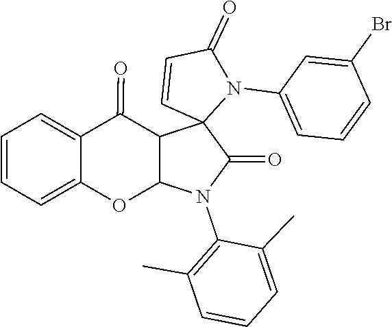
C1=C(Br)C=CC=C1N1C2(C3C(=O)C4=CC=CC=C4OC3N(C3=C(C)C=CC=C3C)C2=O)C=CC1=O
